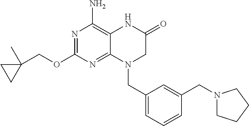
N1=C(OCC2(C)CC2)N=C2C(=C1N)NC(=O)CN2CC1=CC=CC(CN2CCCC2)=C1
